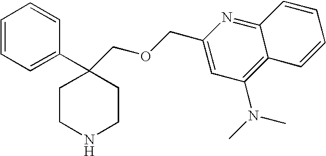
C1=CC=C(C2(COCC3=CC(N(C)C)=C4C(=N3)C=CC=C4)CCNCC2)C=C1
